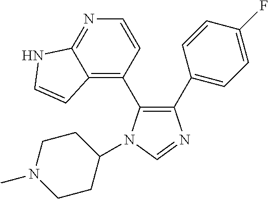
C1(C2=CC=C(F)C=C2)=C(C2=C3C(=NC=C2)NC=C3)N(C2CCN(C)CC2)C=N1
